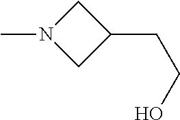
CN1CC(CCO)C1
